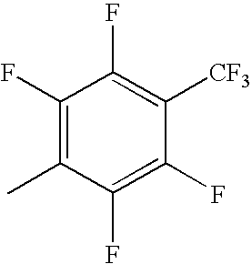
C1(C)=C(F)C(F)=C([CF3])C(F)=C1F
